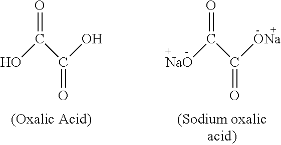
OC(C(O)=O)=O.[NaO]C(C([ONa])=O)=O
